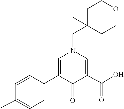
C1(C2=CN(CC3(C)CCOCC3)C=C(C(O)=O)C2=O)=CC=C(C)C=C1
